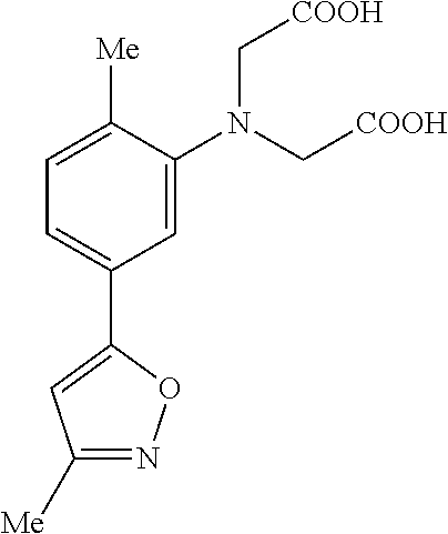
N(C[COOH])(C[COOH])C1=CC(C2=CC([Me])=NO2)=CC=C1[Me]
